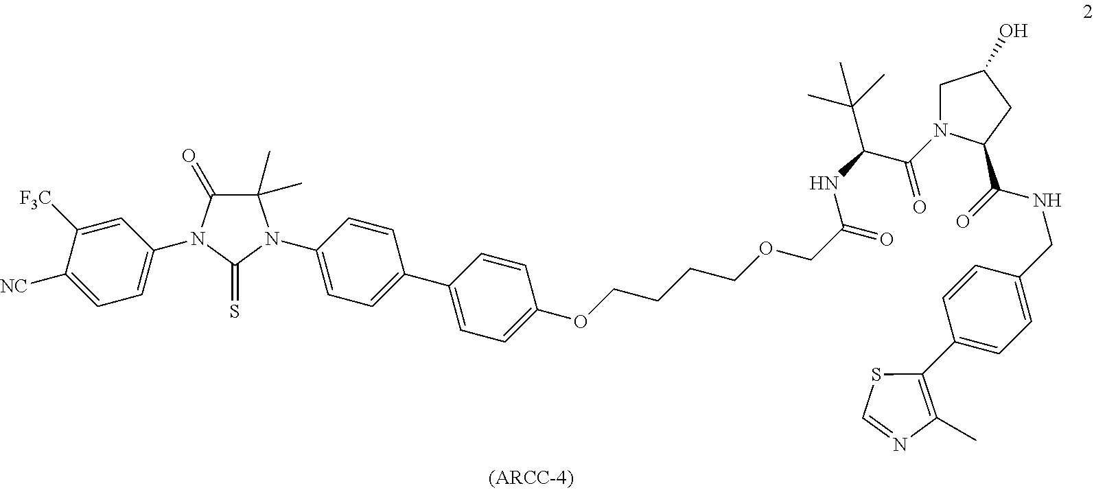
C1=NC(C)=C(C2=CC=C(CNC(C3N(C(C(NC(COCCCCOC4=CC=C(C5=CC=C(N6C(=S)N(C7=CC=C([NC])C([F3C])=C7)C(=O)C6(C)C)C=C5)C=C4)=O)C(C)(C)C)=O)CC(O)C3)=O)C=C2)S1
